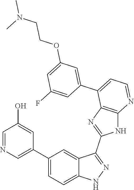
C1(C2=CC=C3C(=C2)C(C2=NC4=C(N2)N=CC=C4C2=CC(OCCN(C)C)=CC(F)=C2)=NN3)=CN=CC(O)=C1
